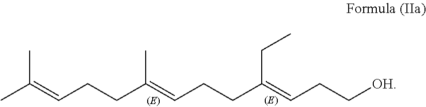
CC(=CCCC(=CCCC(=CCC[OH])CC)C)C
